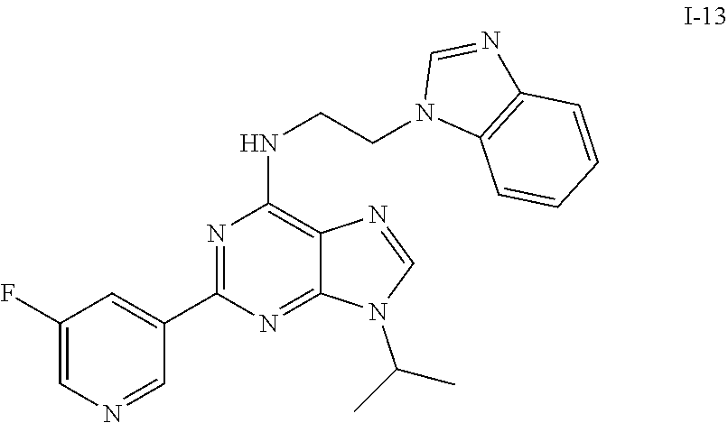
N1=CN(C(C)C)C2=NC(C3=CC(F)=CN=C3)=NC(NCCN3C4=C(C=CC=C4)N=C3)=C12
